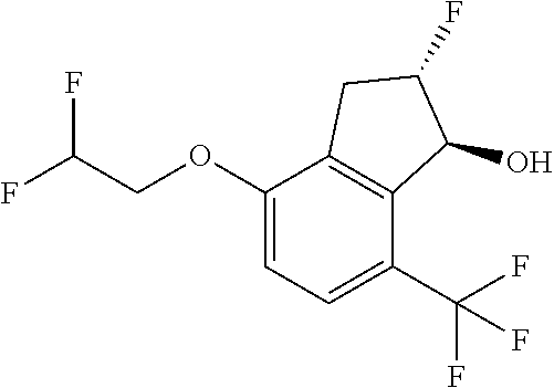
FC(COC1=CC=C(C(F)(F)F)C2=C1CC(F)C2O)F
